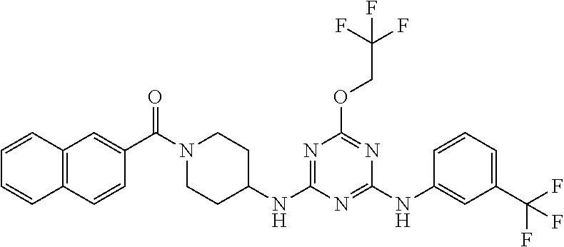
N1=C(OCC(F)(F)F)N=C(NC2CCN(C(=O)C3=CC4=C(C=C3)C=CC=C4)CC2)N=C1NC1=CC(C(F)(F)F)=CC=C1
